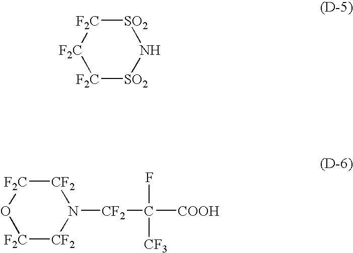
[SO2]1[F2C][F2C][F2C][SO2]N1.[CF2]1[F2C]O[F2C][CF2]N1[CF2]C(F)([CF3])[COOH]
